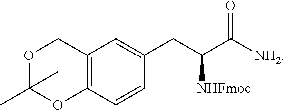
C1=C(CC(C(=O)[NH2])[NHFmoc])C=CC2=C1COC(C)(C)O2
